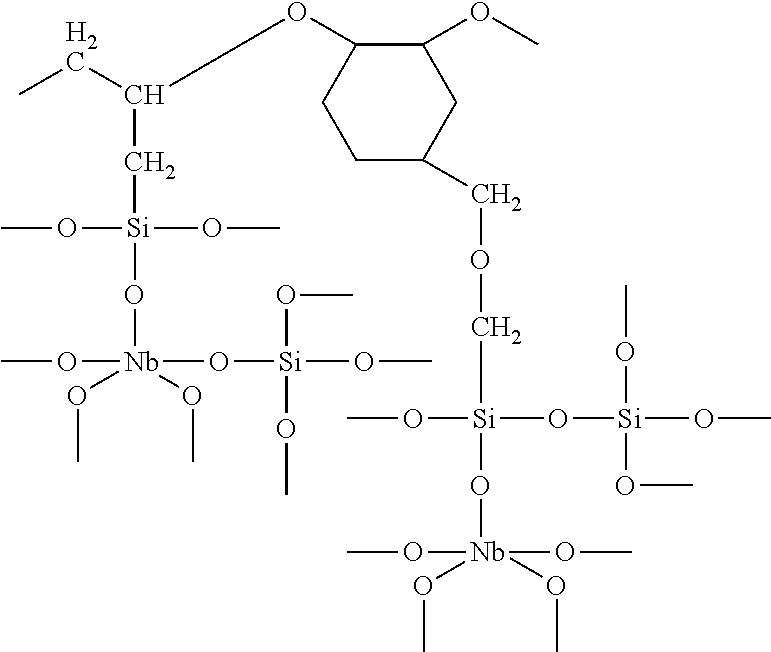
CCC(OC1C(OC)CC(COC[Si](OC)(O[Si](OC)(OC)OC)O[Nb](OC)(OC)(OC)OC)CC1)C[Si](OC)(OC)O[Nb](OC)(O[Si](OC)(OC)OC)(OC)OC
